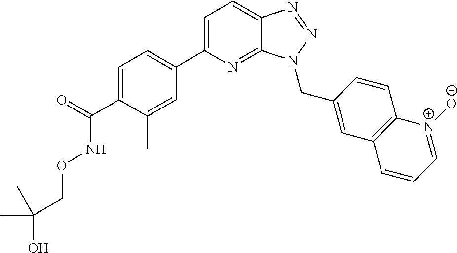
C1=C(C2=CC=C(C(=O)NOCC(O)(C)C)C(C)=C2)N=C2C(=C1)N=NN2CC1=CC2=C(C=C1)[N+]([O-])=CC=C2
